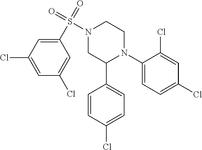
C1(N2CCN(S(=O)(=O)C3=CC(Cl)=CC(Cl)=C3)CC2C2=CC=C(Cl)C=C2)=CC=C(Cl)C=C1Cl
